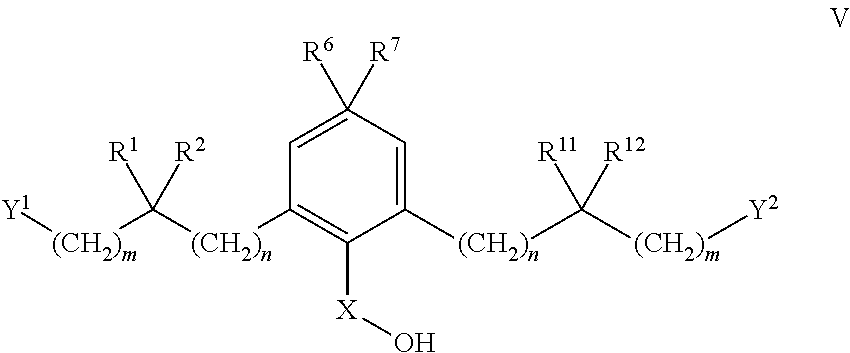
[(CH2)n](C1=C([X]O)C([(CH2)n]C([(CH2)m][Y2])([R11])[R12])=CC([R6])([R7])=C1)C([(CH2)m][Y1])([R1])[R2]
